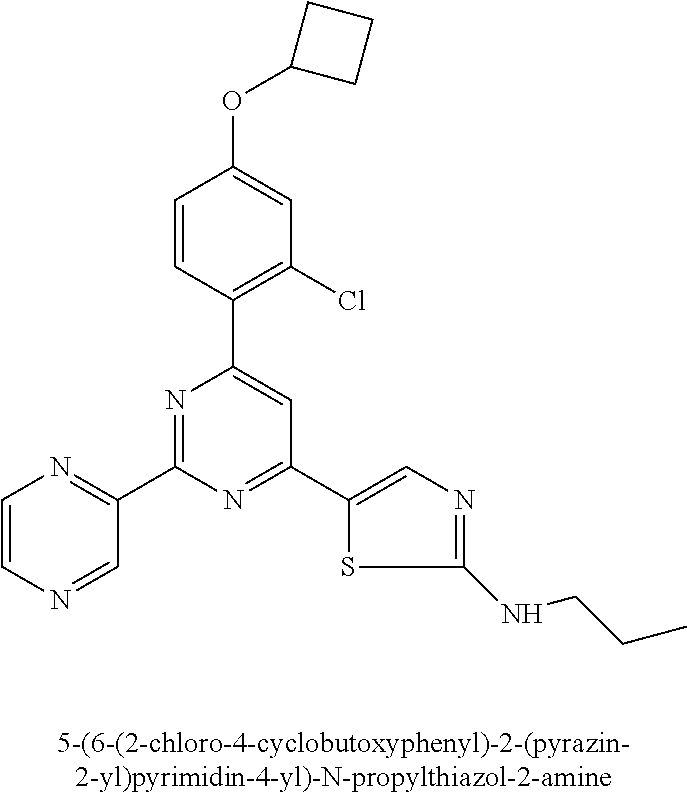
C1=CC(C2=CC(C3=CN=C(NCCC)S3)=NC(C3=NC=CN=C3)=N2)=C(Cl)C=C1OC1CCC1
